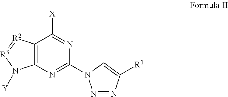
C12=C(N=C(N3N=NC([R1])=C3)N=C1[X])N([Y])[R3]=[R2]2
